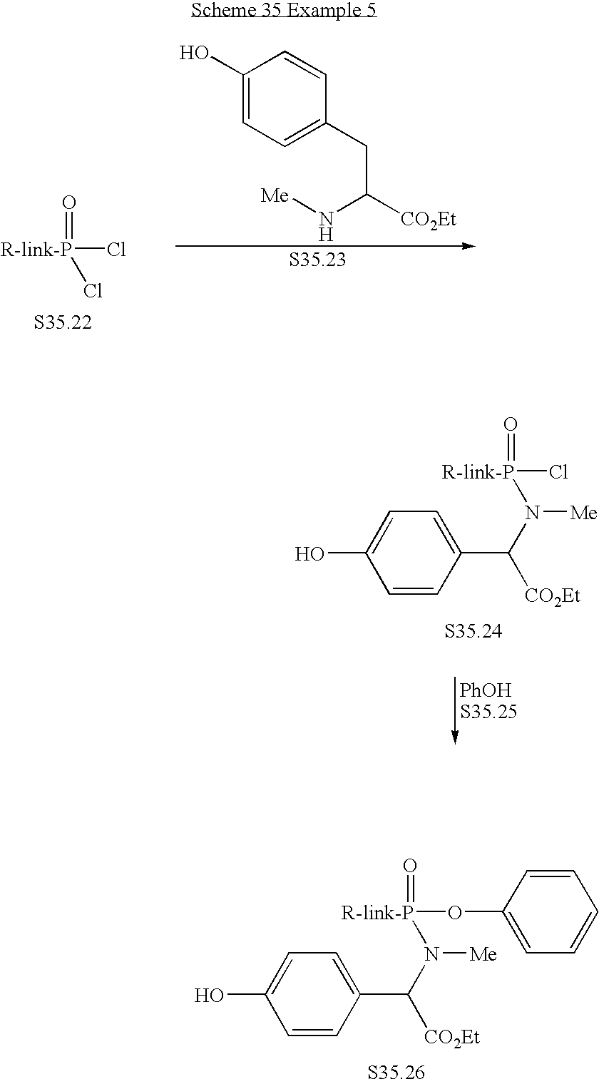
C1(O)=CC=C(CC(N[Me])[CO2Et])C=C1.[R-link-P](Cl)(=O)Cl.[R-link-P](Cl)(=O)N([Me])C(C1=CC=C(O)C=C1)[CO2Et].[R-link-P](OC1=CC=CC=C1)(=O)N([Me])C(C1=CC=C(O)C=C1)[CO2Et]
